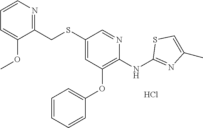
C1(CSC2=CC(OC3=CC=CC=C3)=C(NC3=NC(C)=CS3)N=C2)=NC=CC=C1OC.Cl
